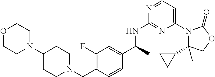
C1(C2CC2)(C)N(C2=CC=NC(NC(C3=CC(F)=C(CN4CCC(N5CCOCC5)CC4)C=C3)C)=N2)C(=O)OC1
